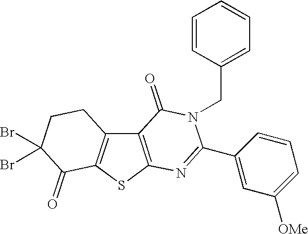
C12=C(SC3=C1CCC(Br)(Br)C3=O)N=C(C1=CC([OMe])=CC=C1)N(CC1=CC=CC=C1)C2=O
